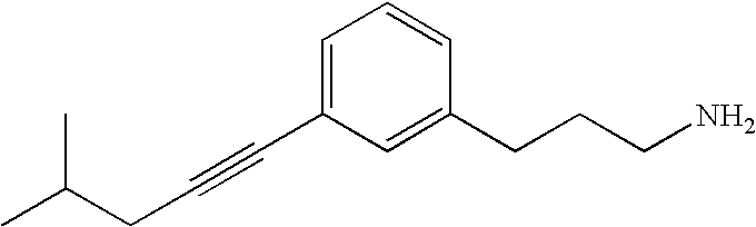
C(C#CC1=CC=CC(CCCN)=C1)C(C)C
